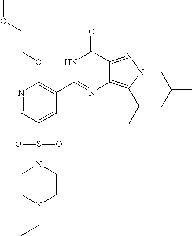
N1=CC(S(=O)(=O)N2CCN(CC)CC2)=CC(C2=NC3=C(CC)N(CC(C)C)N=C3C(=O)N2)=C1OCCOC
